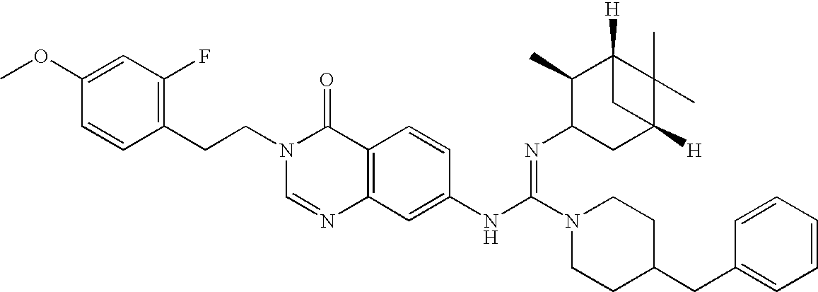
C1(CCN2C=NC3=C(C2=O)C=CC(NC(N2CCC(CC4=CC=CC=C4)CC2)=NC2CC4([H])C(C)(C)C([H])(C2C)C4)=C3)=C(F)C=C(OC)C=C1
